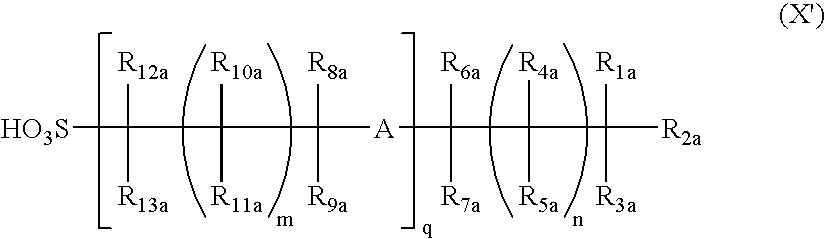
C([A]C([R6a])([R7a])C([R4a])([R5a])C([R1a])([R3a])[R2a])([R8a])([R9a])C([R10a])([R11a])C([R12a])([R13a])[HO3S]
